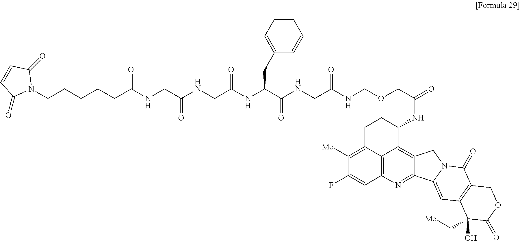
C12=C3N=C4C(=C1C(NC(=O)COCNC(CNC(C(NC(CNC(CNC(CCCCCN1C(=O)C=CC1=O)=O)=O)=O)CC1=CC=CC=C1)=O)=O)CCC2=C([Me])C(F)=C3)CN1C4=CC2=C(C1=O)COC(=O)C2(O)C[Me]
